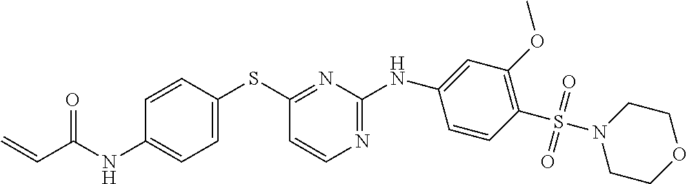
C1(NC(C=C)=O)=CC=C(SC2=NC(NC3=CC(OC)=C(S(=O)(=O)N4CCOCC4)C=C3)=NC=C2)C=C1
